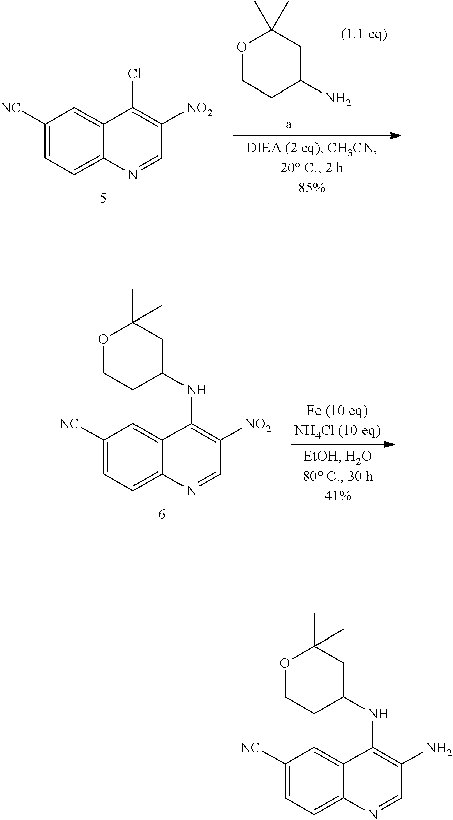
O1CCC(N)CC1(C)C.C1([NC])=CC=C2C(=C1)C(Cl)=C([NO2])C=N2.C1([NC])=CC=C2C(=C1)C(NC1CC(C)(C)OCC1)=C([NO2])C=N2.C1([NC])=CC=C2C(=C1)C(NC1CC(C)(C)OCC1)=C(N)C=N2
